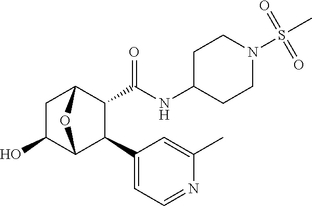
C1CC(NC(C2C(C3=CC=NC(C)=C3)C3OC2CC3O)=O)CCN1S(C)(=O)=O
